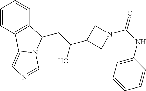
C1=CC2=C(C=C1)C(CC(C1CN(C(NC3=CC=CC=C3)=O)C1)O)N1C2=CN=C1
